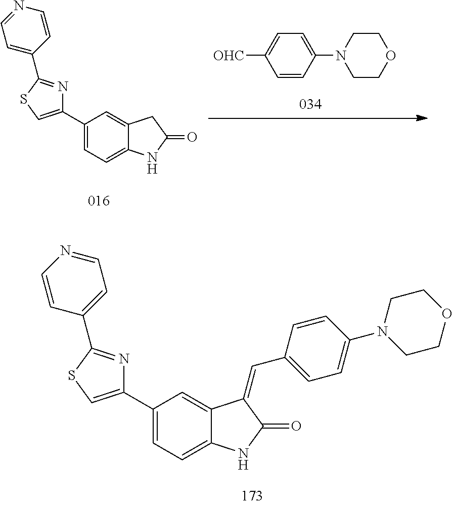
C1=CC(N2CCOCC2)=CC=C1[OHC].C1=C(C2=CSC(C3=CC=NC=C3)=N2)C=C2C(=C1)NC(=O)C2.C1=C(C2=CSC(C3=CC=NC=C3)=N2)C=C2C(=C1)NC(=O)C2=CC1=CC=C(N2CCOCC2)C=C1
